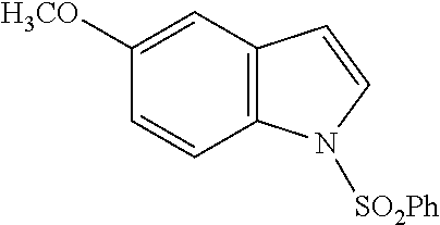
C1([H3CO])=CC2=C(C=C1)N([SO2Ph])C=C2
